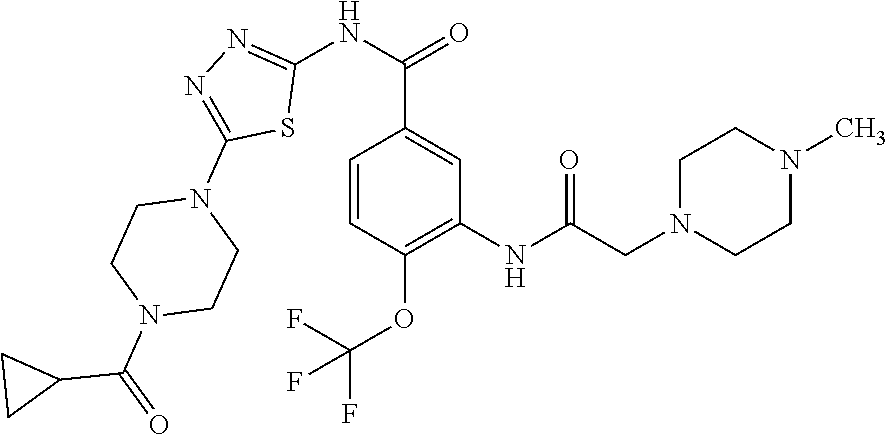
C1=CC(OC(F)(F)F)=C(NC(CN2CCN(C)CC2)=O)C=C1C(NC1=NN=C(N2CCN(C(C3CC3)=O)CC2)S1)=O
